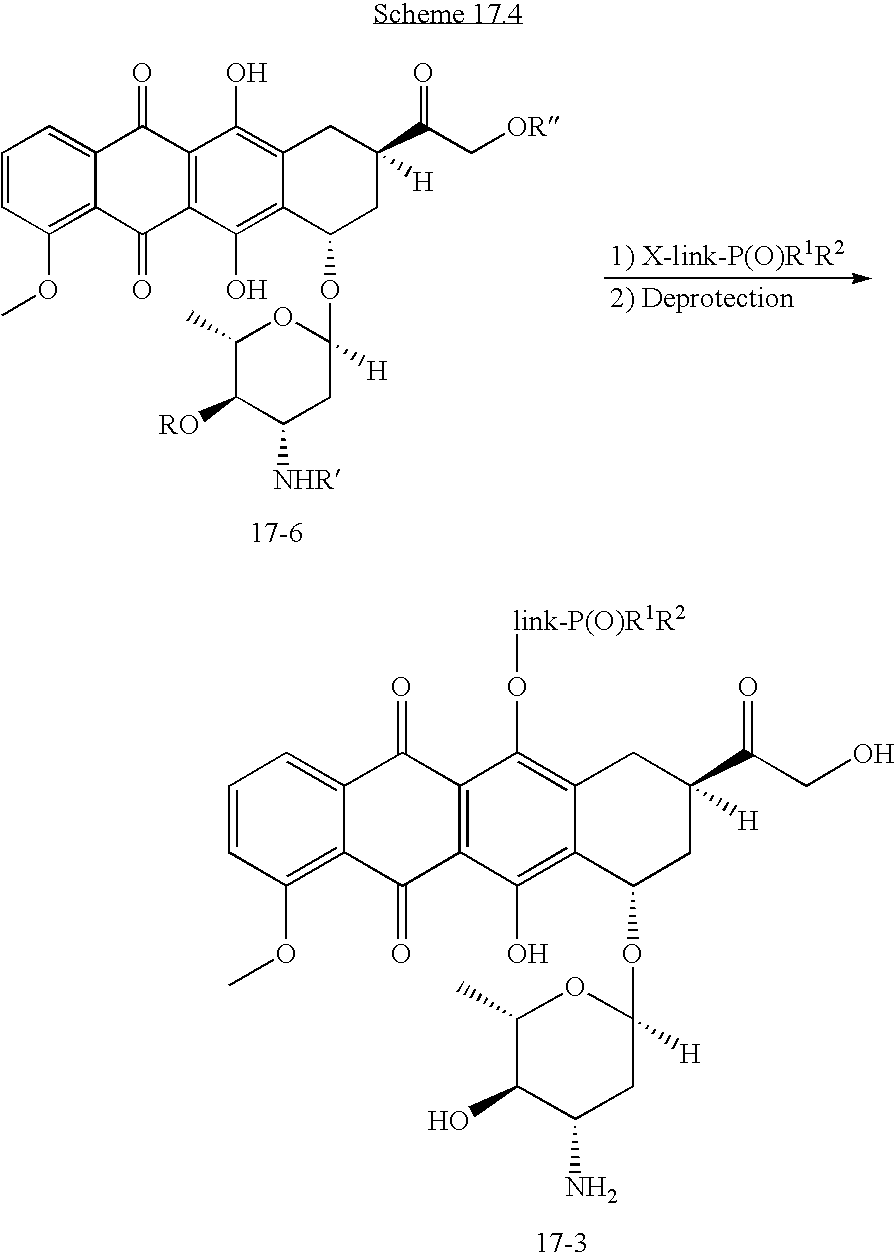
C1=CC(OC)=C2C(=C1)C(=O)C1=C(C2=O)C(O)=C2C(=C1O[link-P(O)R1R2])CC(C(CO)=O)([H])CC2OC1([H])OC(C)C(O)C(N)C1.[17-3].C1=CC(OC)=C2C(=C1)C(=O)C1=C(C2=O)C(O)=C2C(=C1O)CC(C(C[OR])=O)([H])CC2OC1([H])OC(C)C([RO])C([NHR])C1.[17-6].[2) Deprotection].[1) X-link-P(O)R1R2]
